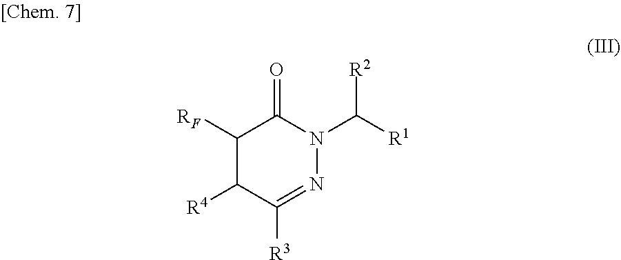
C1([RF])C([R4])C([R3])=NN(C([R1])[R2])C1=O
